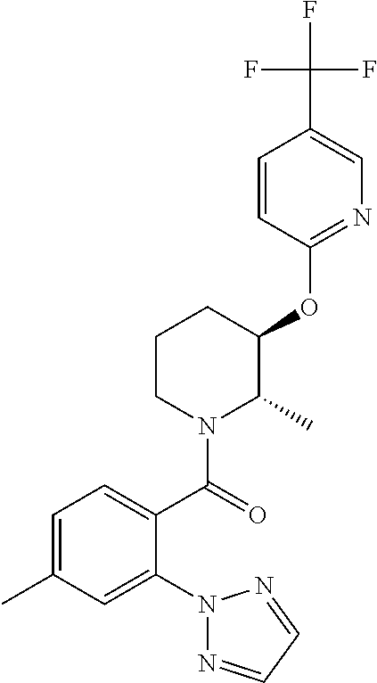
C1(OC2C(C)N(C(=O)C3=CC=C(C)C=C3N3N=CC=N3)CCC2)=NC=C(C(F)(F)F)C=C1
